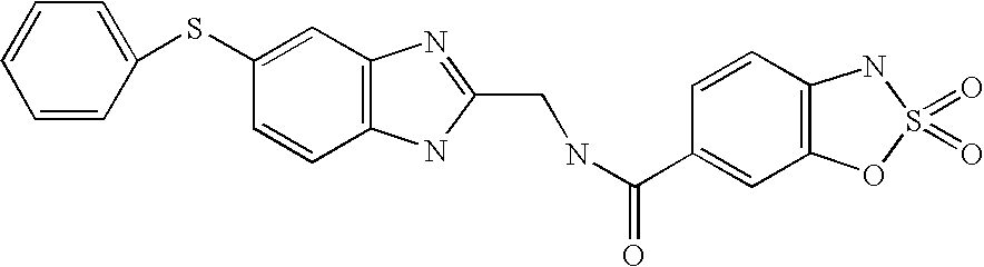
C1=CC(SC2=CC3=C(C=C2)NC(CNC(C2=CC4=C(C=C2)NS(=O)(=O)O4)=O)=N3)=CC=C1
